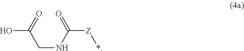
OC(CNC([Z]*)=O)=O
